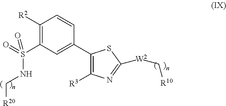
C1([R2])=C(S(=O)(=O)NC[R20])C=C(C2=C([R3])N=C([W2]C[R10])S2)C=C1
